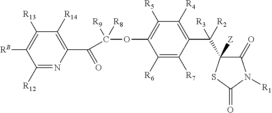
C1([R12])=NC(C(=O)C(OC2=C([R5])C([R4])=C(C(C3([Z])C(=O)N([R1])C(=O)S3)([R3])[R2])C([R7])=C2[R6])([R9])[R8])=C([R14])C([R13])=C1[RB]
